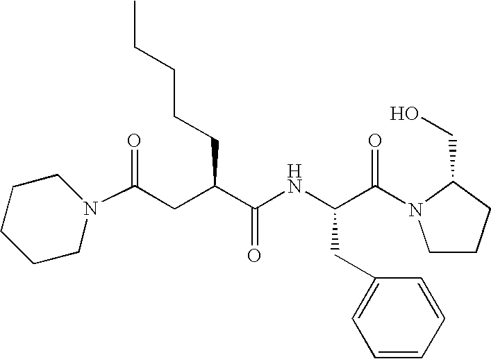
N1(C(=O)CC(C(NC(C(=O)N2CCCC2CO)CC2=CC=CC=C2)=O)CCCCC)CCCCC1
